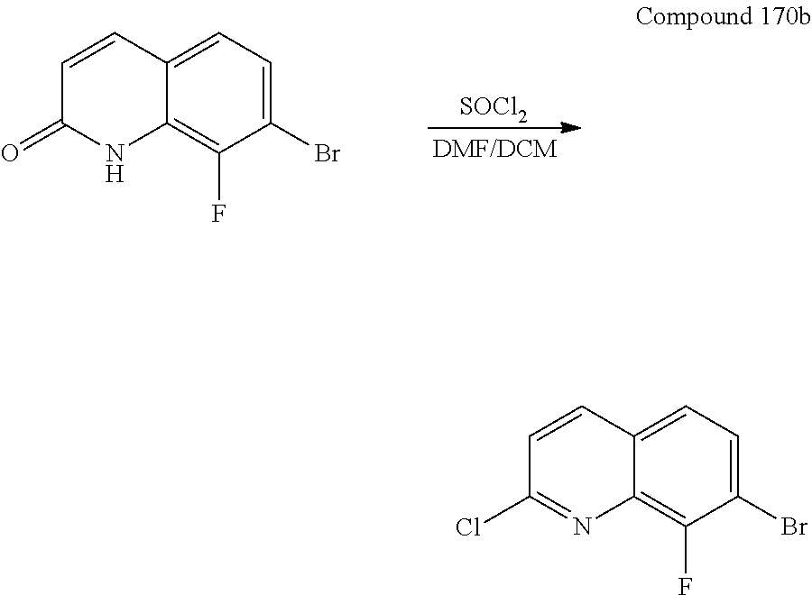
C1(Br)=CC=C2C(=C1F)NC(=O)C=C2.[SOCl2].C1(Br)=CC=C2C(=C1F)N=C(Cl)C=C2
